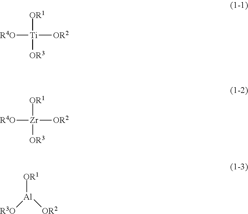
[R4O][Ti]([OR2])([OR1])[OR3].[R4O][Zr]([OR2])([OR1])[OR3].[OR1][Al]([R3O])[OR2]
